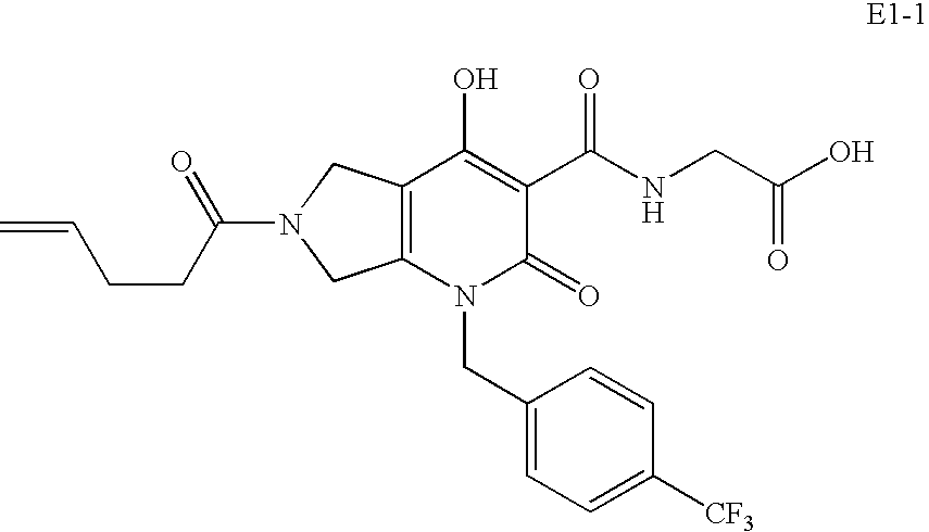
C12=C(N(CC3=CC=C([CF3])C=C3)C(=O)C(C(NCC(O)=O)=O)=C1O)CN(C(CCC=C)=O)C2
